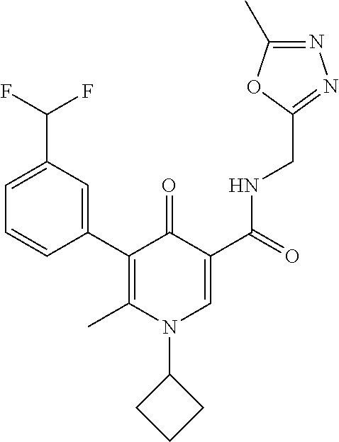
C1=C(C(F)F)C=C(C2=C(C)N(C3CCC3)C=C(C(=O)NCC3=NN=C(C)O3)C2=O)C=C1
